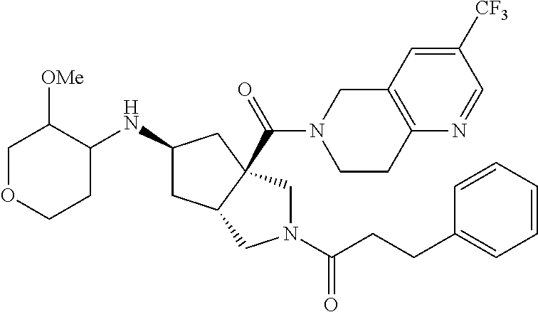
C1OCCC(NC2CC3C(C(=O)N4CCC5=C(C4)C=C([CF3])C=N5)(C2)CN(C(CCC2=CC=CC=C2)=O)C3)C1[OMe]
